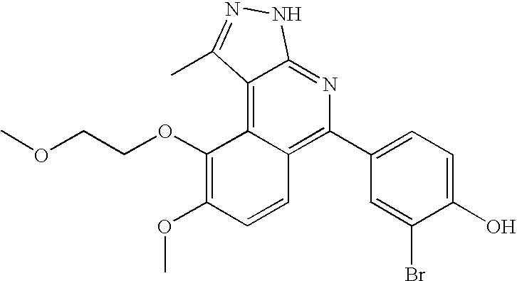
C1=C(O)C(Br)=CC(C2=C3C(=C4C(=N2)NN=C4C)C(OCCOC)=C(OC)C=C3)=C1
